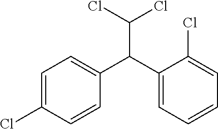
C1=C(Cl)C=CC(C(C2=CC=CC=C2Cl)C(Cl)Cl)=C1
